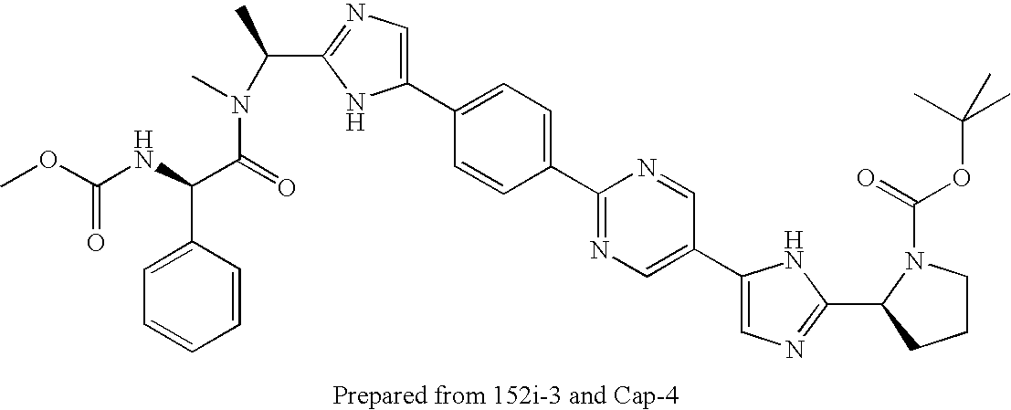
C1(C2=CC=C(C3=NC=C(C4=CN=C(C5N(C(=O)OC(C)(C)C)CCC5)N4)C=N3)C=C2)=CN=C(C(C)N(C)C(=O)C(NC(OC)=O)C2=CC=CC=C2)N1
